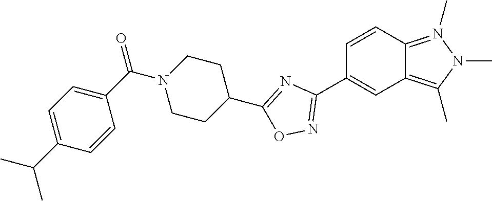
C1=CC2=N(C)N(C)C(C)=C2C=C1C1=NOC(C2CCN(C(C3=CC=C(C(C)C)C=C3)=O)CC2)=N1
